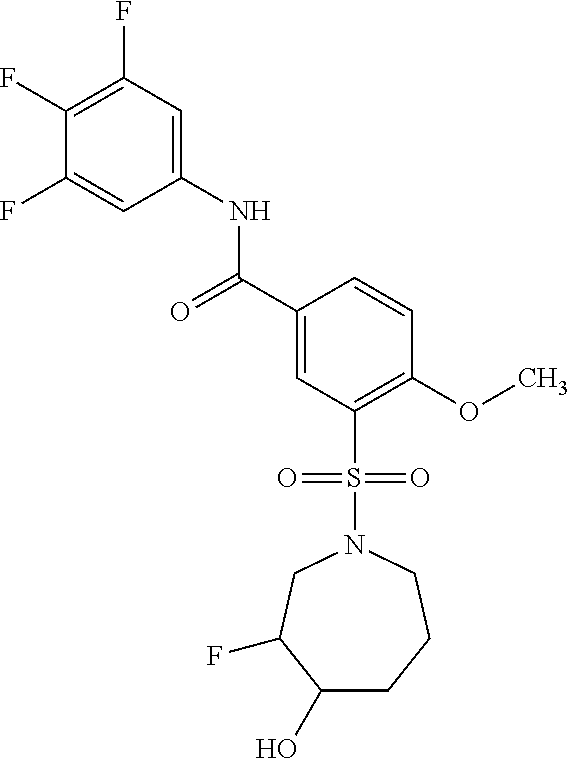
C1(F)=C(F)C=C(NC(C2=CC(S(=O)(=O)N3CC(F)C(O)CCC3)=C(OC)C=C2)=O)C=C1F
